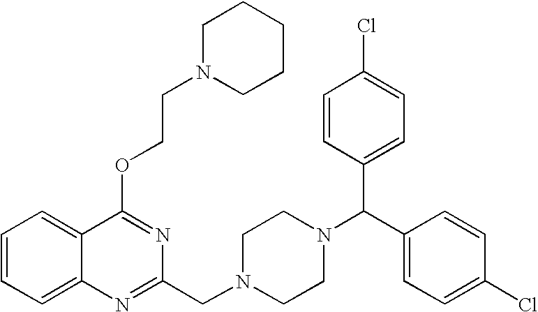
C1=CC=C2C(=C1)N=C(CN1CCN(C(C3=CC=C(Cl)C=C3)C3=CC=C(Cl)C=C3)CC1)N=C2OCCN1CCCCC1
